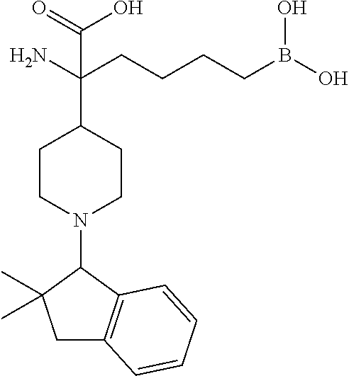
NC(CCCCB(O)O)(C1CCN(C2C(C)(C)CC3=C2C=CC=C3)CC1)C(=O)O
